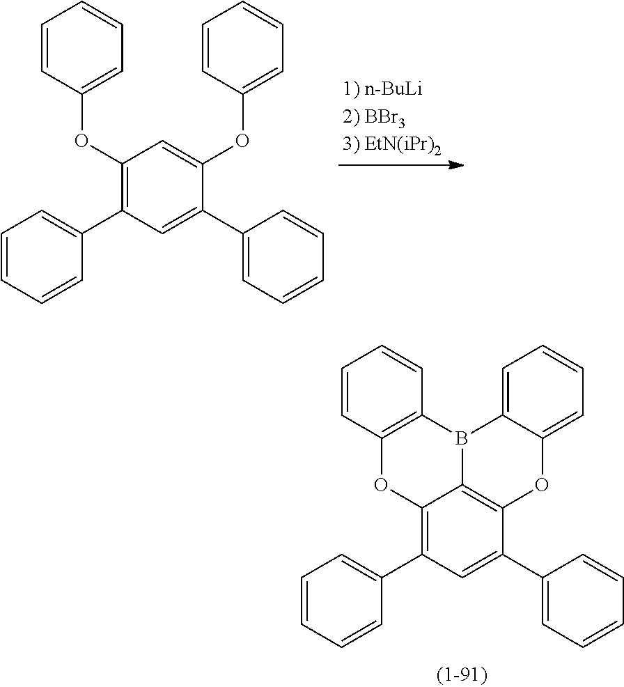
C1(OC2=CC=CC=C2)=C(C2=CC=CC=C2)C=C(C2=CC=CC=C2)C(OC2=CC=CC=C2)=C1.C12=C(C3=CC=CC=C3)C=C(C3=CC=CC=C3)C3=C1B(C1=C(O2)C=CC=C1)C1=CC=CC=C1O3
